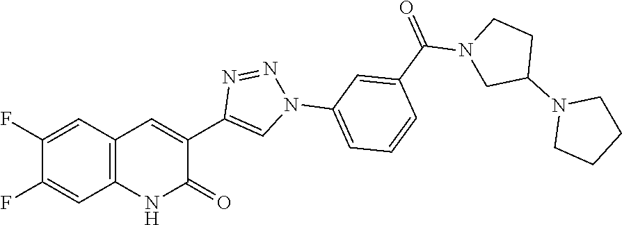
C1=C(F)C(F)=CC2=C1NC(=O)C(C1=CN(C3=CC=CC(C(=O)N4CC(N5CCCC5)CC4)=C3)N=N1)=C2
